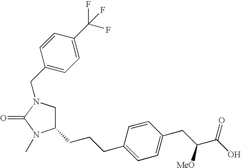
C1(CCCC2=CC=C(CC(C(O)=O)[MeO])C=C2)CN(CC2=CC=C(C(F)(F)F)C=C2)C(=O)N1C
